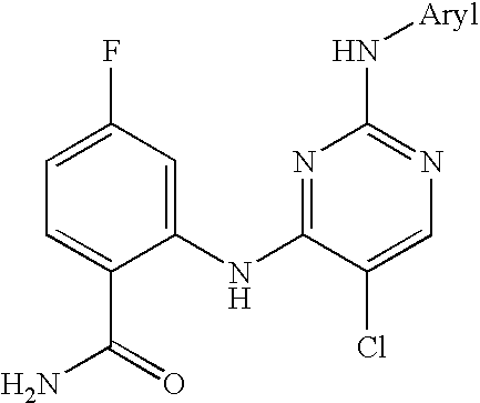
C1=C(F)C=C(NC2=NC(N[Aryl])=NC=C2Cl)C(C(=O)N)=C1
